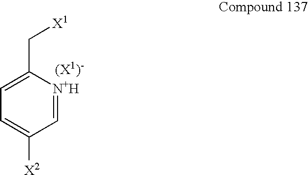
C(C1=CC=C([X2])C=[N+H]1)[X1].[(X1)-]
